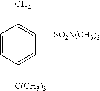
C1=CC([C(CH3)3])=CC([SO2N(CH3)2])=C1C
